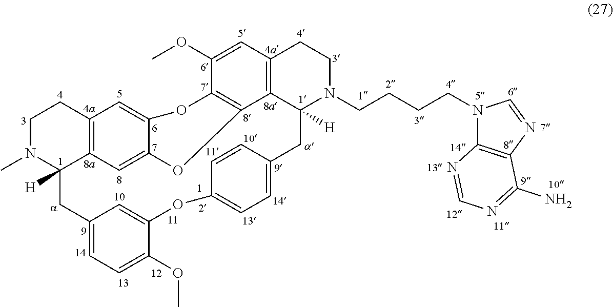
C1N(C)C2([H])C3=C(C1)C=C1C(=C3)OC3=C(O1)C(OC)=CC1=C3C([H])(N(CCCCN3C4=C(N=C3)C(N)=NC=N4)CC1)CC1=CC=C(OC3=CC(=CC=C3OC)C2)C=C1
